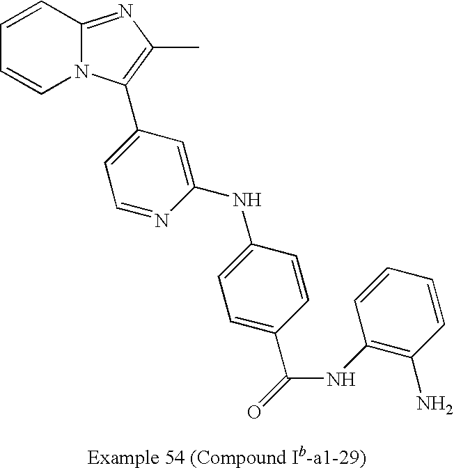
C1=CN2C(=NC(C)=C2C2=CC=NC(NC3=CC=C(C(NC4=C(N)C=CC=C4)=O)C=C3)=C2)C=C1
